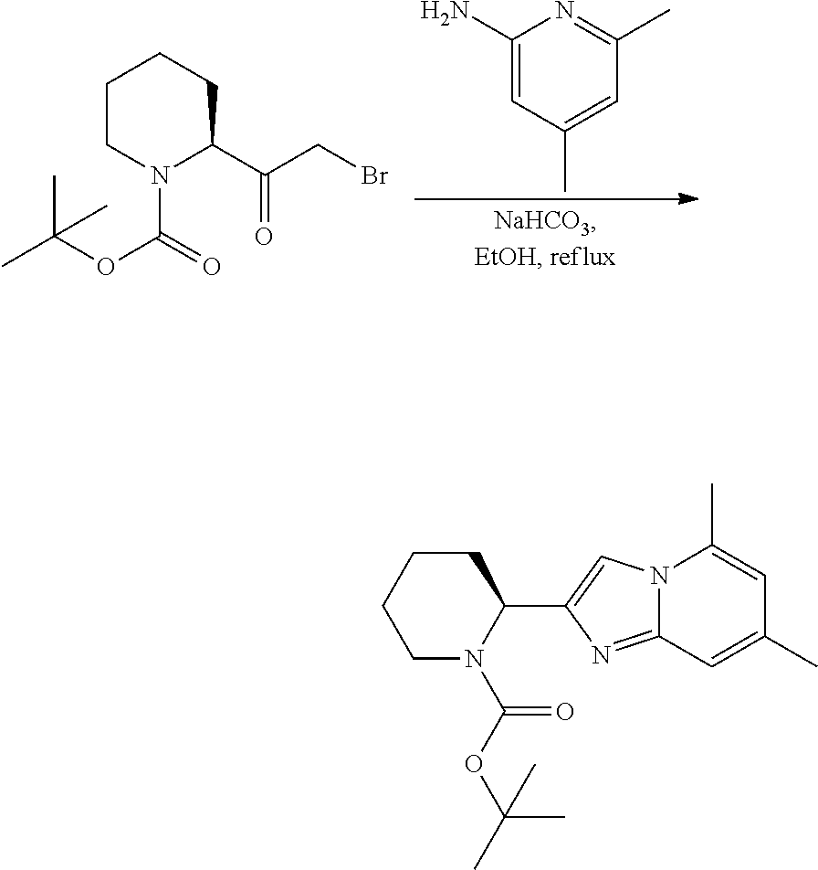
C1(N)=CC(C)=CC(C)=N1.C1CN(C(=O)OC(C)(C)C)C(C(CBr)=O)CC1.C1CCCN(C(OC(C)(C)C)=O)C1C1=CN2C(=N1)C=C(C)C=C2C
